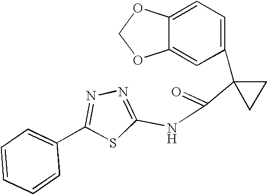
C1=C2C(=CC(C3(C(=O)NC4=NN=C(C5=CC=CC=C5)S4)CC3)=C1)OCO2
